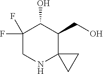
C1(F)(F)CNC2(C(CO)C1O)CC2
